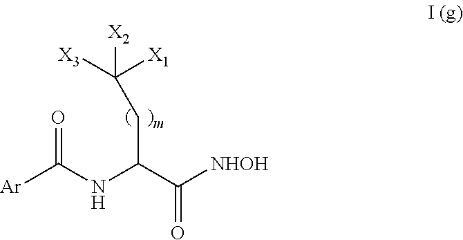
[Ar]C(NC(C([NHOH])=O)CC([X2])([X1])[X3])=O
